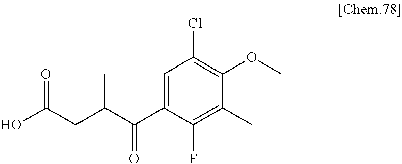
C1(C(C(CC(O)=O)C)=O)=CC(Cl)=C(OC)C(C)=C1F
